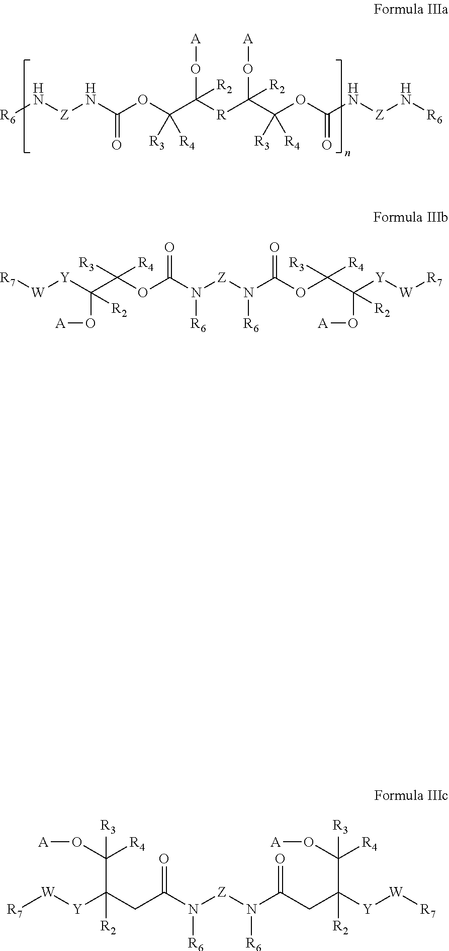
N([Z]N[R6])C(OC(C([R]C([R2])(O[A])C(OC(N[Z]N[R6])=O)([R4])[R3])([R2])O[A])([R3])[R4])=O.[R7][W][Y]C(CC(N([R6])[Z]N(C(CC([Y][W][R7])(C([R4])(O[A])[R3])[R2])=O)[R6])=O)(C(O[A])([R4])[R3])[R2].[R7][W][Y]C(C(OC(=O)N([Z]N(C(OC(C([Y][W][R7])(O[A])[R2])([R4])[R3])=O)[R6])[R6])([R3])[R4])(O[A])[R2]
